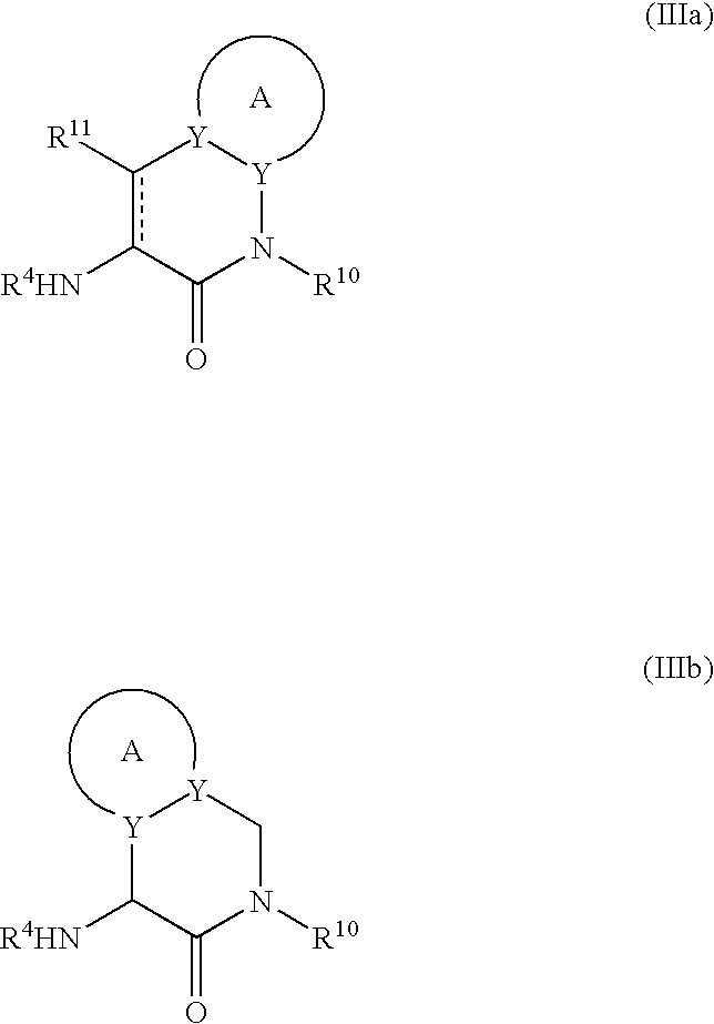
c1([R11])c([R4HN])C(=O)N([R10])[Y][Y]1.C1([R4HN])C(=O)N([R10])C[Y][Y]1
